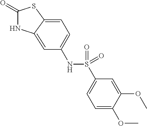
C1(=O)NC2=CC(NS(C3=CC=C(OC)C(OC)=C3)(=O)=O)=CC=C2S1
